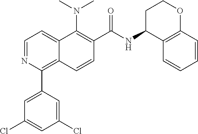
C1=NC(C2=CC(Cl)=CC(Cl)=C2)=C2C(=C1)C(N(C)C)=C(C(=O)NC1CCOC3=C1C=CC=C3)C=C2
